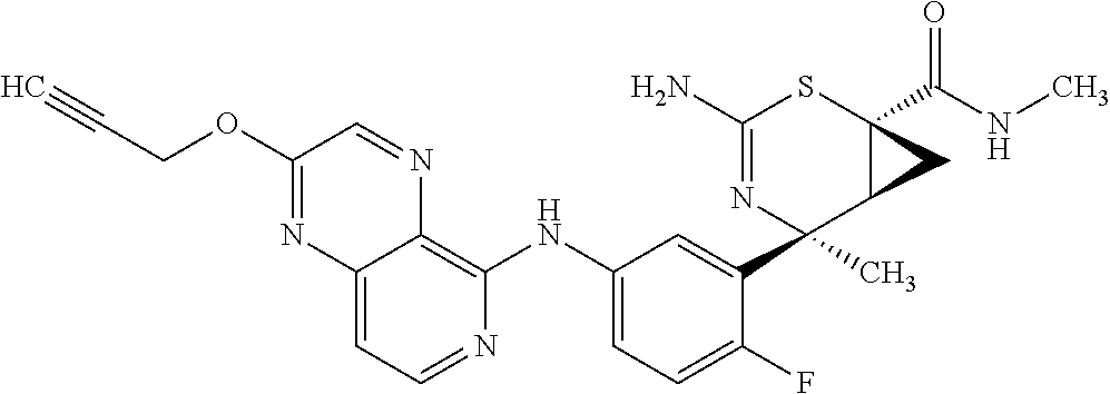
C1(N)=NC(C2=CC(NC3=C4N=CC(OCC#C)=NC4=CC=N3)=CC=C2F)(C)C2C(C(NC)=O)(S1)C2
